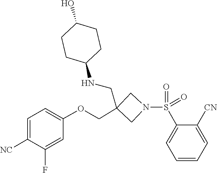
S(=O)(=O)(C1=CC=CC=C1[CN])N1CC(COC2=CC=C([NC])C(F)=C2)(CNC2CCC(O)CC2)C1
